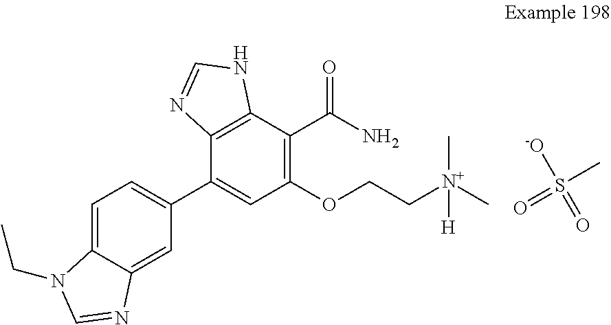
C1=C2C(=CC=C1C1=CC(OCC[N+](C)(C)[H])=C(C(N)=O)C3=C1N=CN3)N(CC)C=N2.O=S(C)([-O])=O
